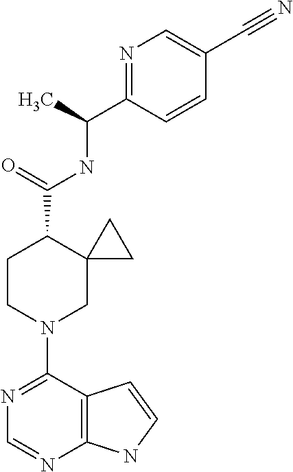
N1=C(N2CC3(C(C(=O)NC(C4=NC=C(C#N)C=C4)C)CC2)CC3)C2=C(N=C1)NC=C2
